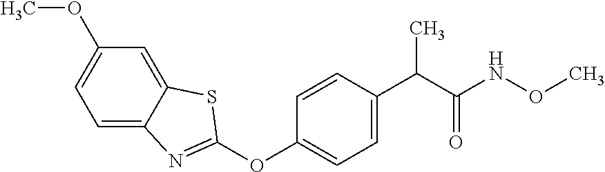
C1(OC2=NC3=CC=C(OC)C=C3S2)=CC=C(C(C(NOC)=O)C)C=C1
